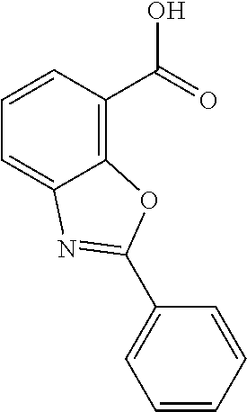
C12=C(C(O)=O)C=CC=C1N=C(C1=CC=CC=C1)O2
